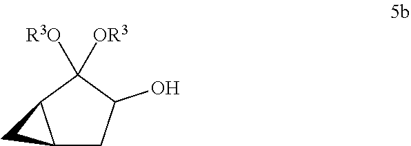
C12CC(O)C([OR3])([R3O])C1C2
